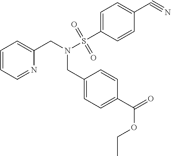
C1=CC=NC(CN(S(C2=CC=C(C#N)C=C2)(=O)=O)CC2=CC=C(C(=O)OCC)C=C2)=C1
